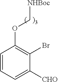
C1=CC=C([CHO])C(Br)=C1OC[NHBoc]
